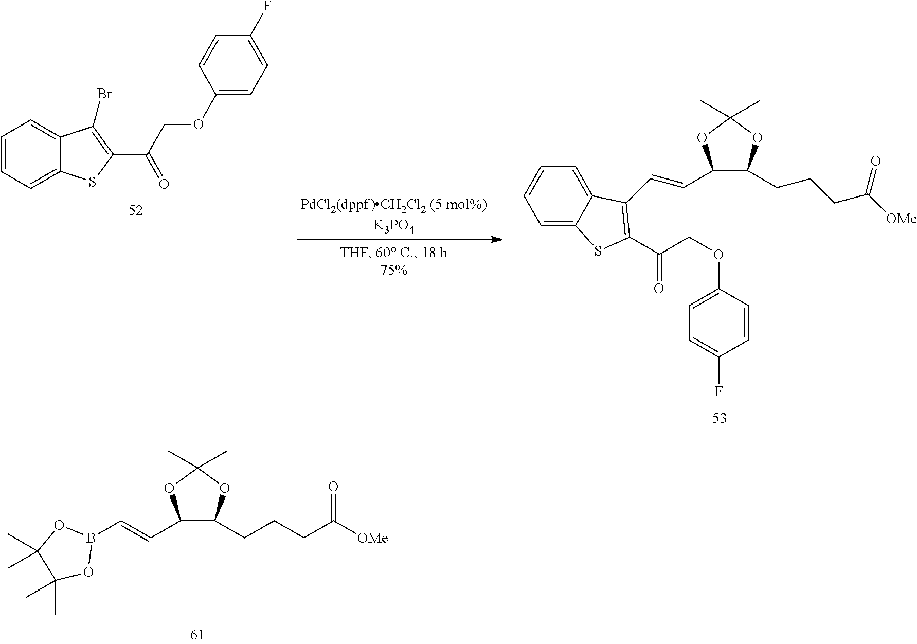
C(C1C(CCCC([OMe])=O)OC(C)(C)O1)=CB1OC(C)(C)C(C)(C)O1.C(COC1=CC=C(F)C=C1)(=O)C1=C(C=CC2C(CCCC([OMe])=O)OC(C)(C)O2)C2=CC=CC=C2S1.C1=CC=C2C(=C1)C(Br)=C(C(COC1=CC=C(F)C=C1)=O)S2
